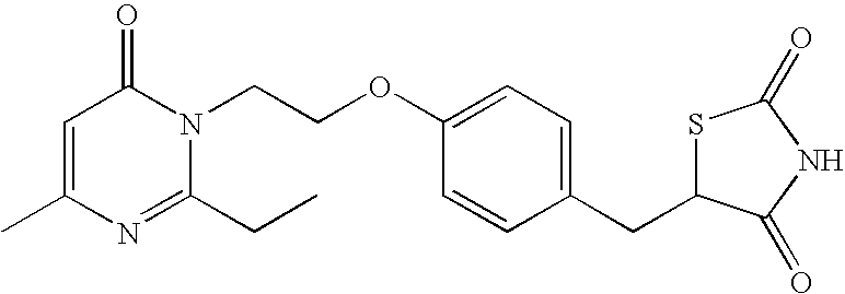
C1(C)=CC(=O)N(CCOC2=CC=C(CC3SC(=O)NC3=O)C=C2)C(CC)=N1
